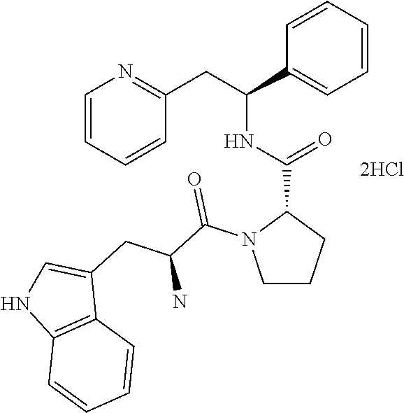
C1=CC=CC(CC(C2=CC=CC=C2)NC(=O)C2N(C(C(CC3=CNC4=C3C=CC=C4)N)=O)CCC2)=N1
